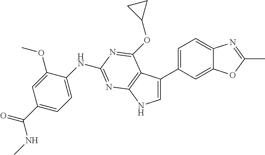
C1(C(NC)=O)=CC=C(NC2=NC3=C(C(C4=CC=C5C(=C4)OC(C)=N5)=CN3)C(OC3CC3)=N2)C(OC)=C1
